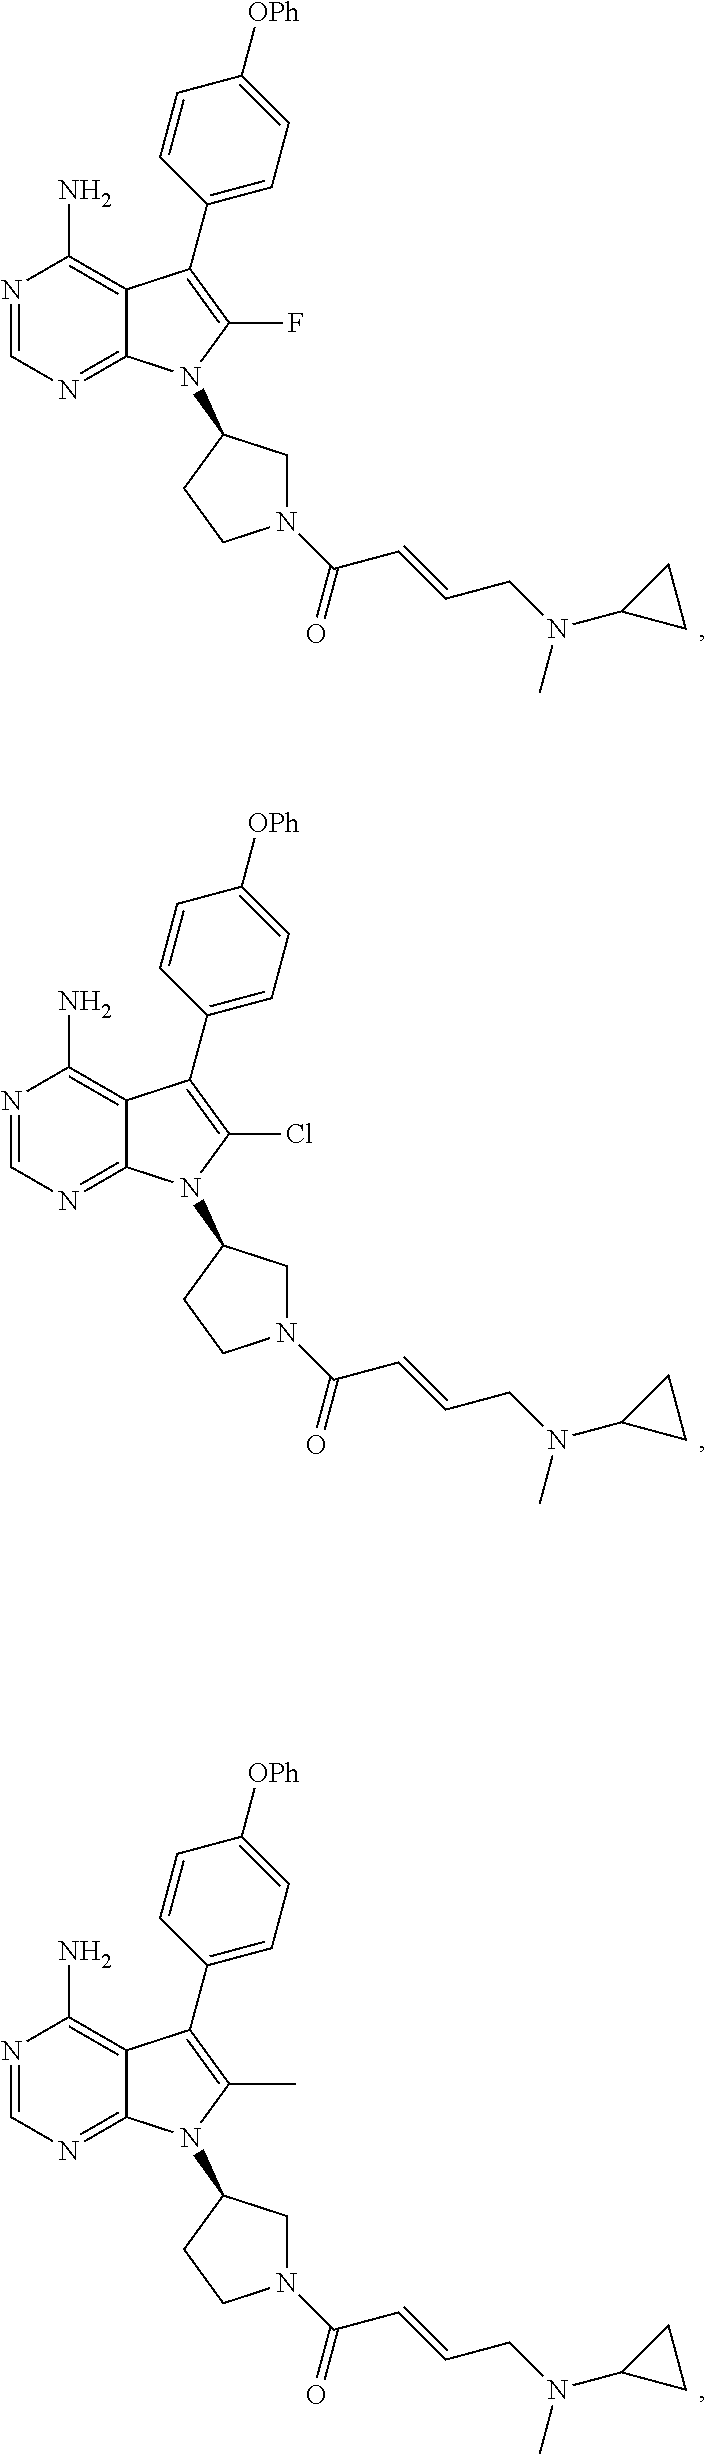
N1=CN=C2C(=C1N)C(C1=CC=C([OPh])C=C1)=C(F)N2C1CN(C(C=CCN(C)C2CC2)=O)CC1.N1=CN=C2C(=C1N)C(C1=CC=C([OPh])C=C1)=C(Cl)N2C1CN(C(C=CCN(C)C2CC2)=O)CC1.N1=CN=C2C(=C1N)C(C1=CC=C([OPh])C=C1)=C(C)N2C1CN(C(C=CCN(C)C2CC2)=O)CC1
